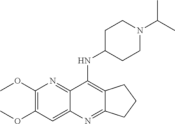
C1(OC)=C(OC)C=C2C(=N1)C(NC1CCN(C(C)C)CC1)=C1C(=N2)CCC1
